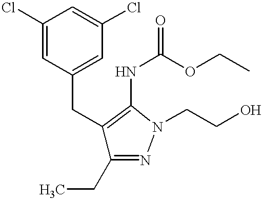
C(C1=CC(Cl)=CC(Cl)=C1)C1=C(NC(OCC)=O)N(CCO)N=C1CC
